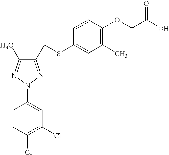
C1(CSC2=CC(C)=C(OCC(O)=O)C=C2)=NN(C2=CC(Cl)=C(Cl)C=C2)N=C1C
